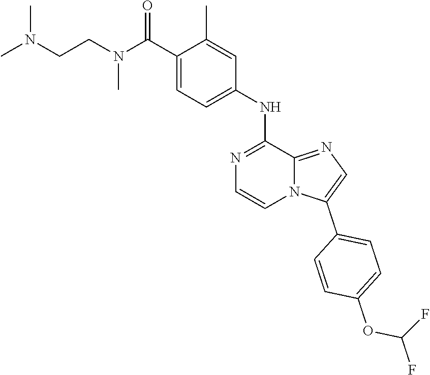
C1=CN=C(NC2=CC=C(C(N(CCN(C)C)C)=O)C(C)=C2)C2=NC=C(C3=CC=C(OC(F)F)C=C3)N12
